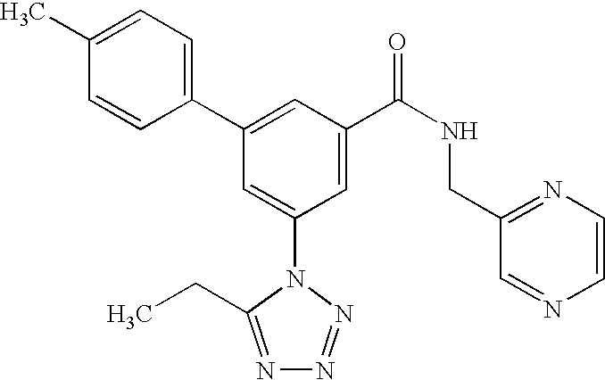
C1(C2=CC(C(NCC3=NC=CN=C3)=O)=CC(N3C(CC)=NN=N3)=C2)=CC=C(C)C=C1
